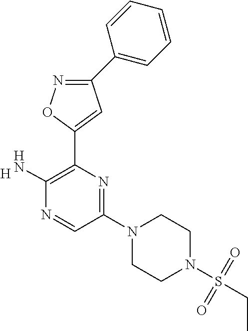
[H].C1(C2=C(N)N=CC(N3CCN(S(CC)(=O)=O)CC3)=N2)=CC(C2=CC=CC=C2)=NO1
